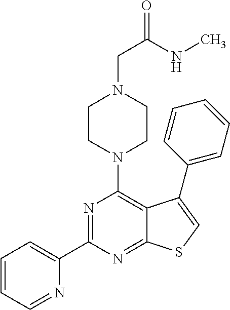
C1(C2=NC(N3CCN(CC(NC)=O)CC3)=C3C(=N2)SC=C3C2=CC=CC=C2)=CC=CC=N1
